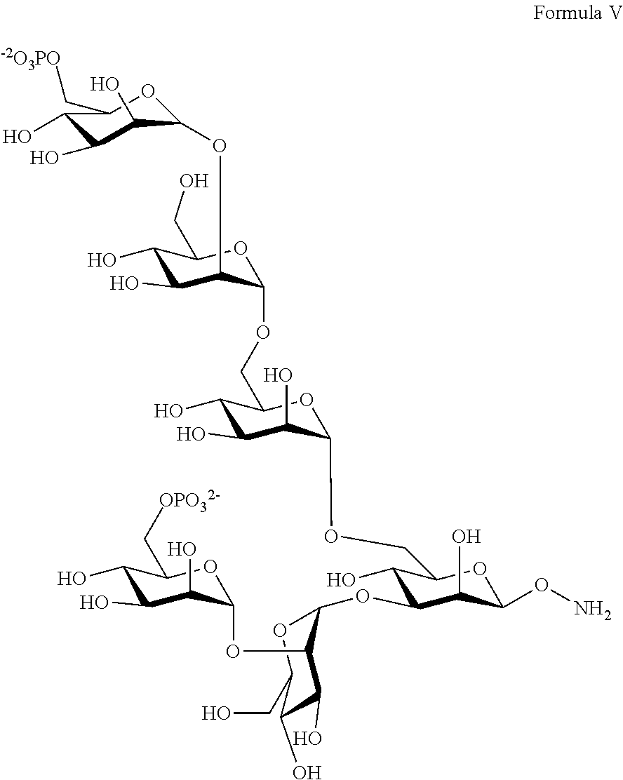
C1(O)C(O)C(O)C(OC2C(O)C(O)C(CO)OC2OC2C(O)C(COC3C(O)C(O)C(O)C(COC4C(OC5C(O)C(O)C(O)C(C[-2O3PO])O5)C(O)C(O)C(CO)O4)O3)OC(ON)C2O)OC1C[OPO32-]
